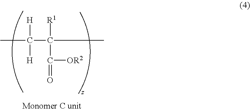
CC([H])([H])C([R1])(C([OR2])=O)C
